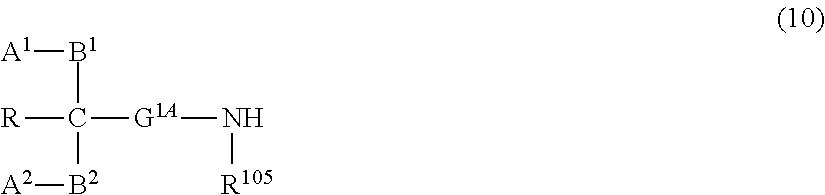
C([G1A]N[R105])([B1][A1])([B2][A2])[R]
